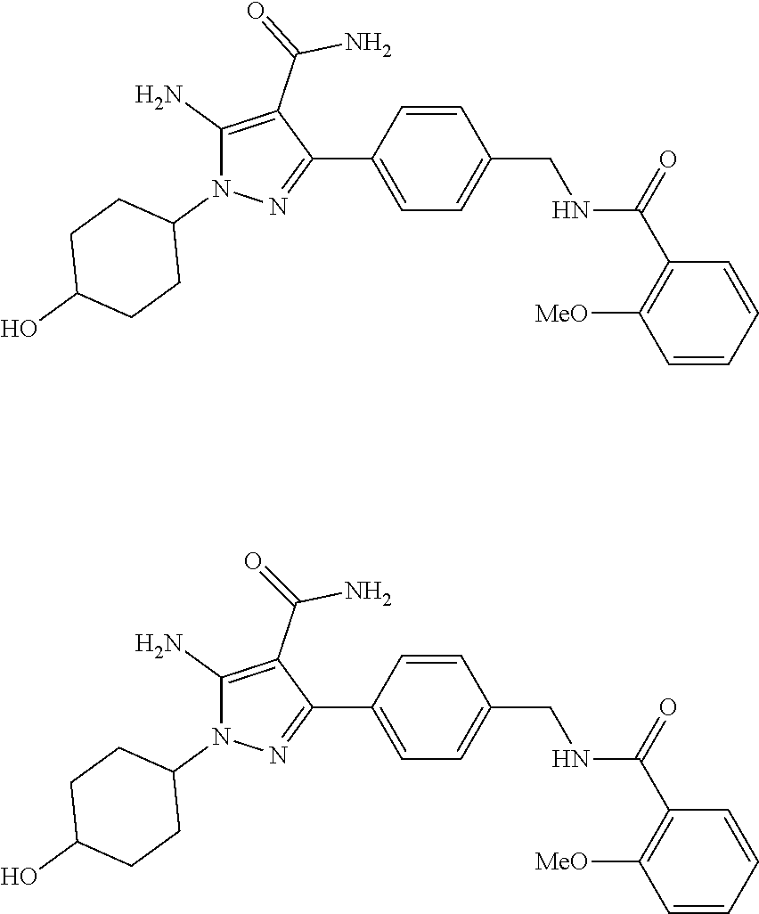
C1([MeO])=C(C(NCC2=CC=C(C3=NN(C4CCC(O)CC4)C(N)=C3C(=O)N)C=C2)=O)C=CC=C1.C1([MeO])=C(C(NCC2=CC=C(C3=NN(C4CCC(O)CC4)C(N)=C3C(=O)N)C=C2)=O)C=CC=C1
